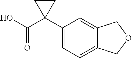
C1(C2(C(O)=O)CC2)=CC=C2C(=C1)COC2
